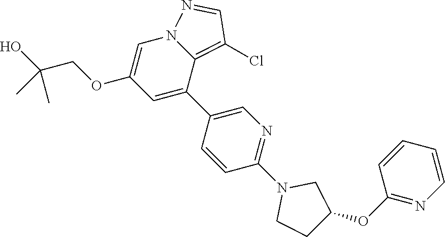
C1=CC(C2=CC(OCC(O)(C)C)=CN3C2=C(Cl)C=N3)=CN=C1N1CCC(OC2=NC=CC=C2)C1
